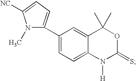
C1(C2=CC=C([NC])N2C)=CC=C2C(=C1)C(C)(C)OC(=S)N2[H]
